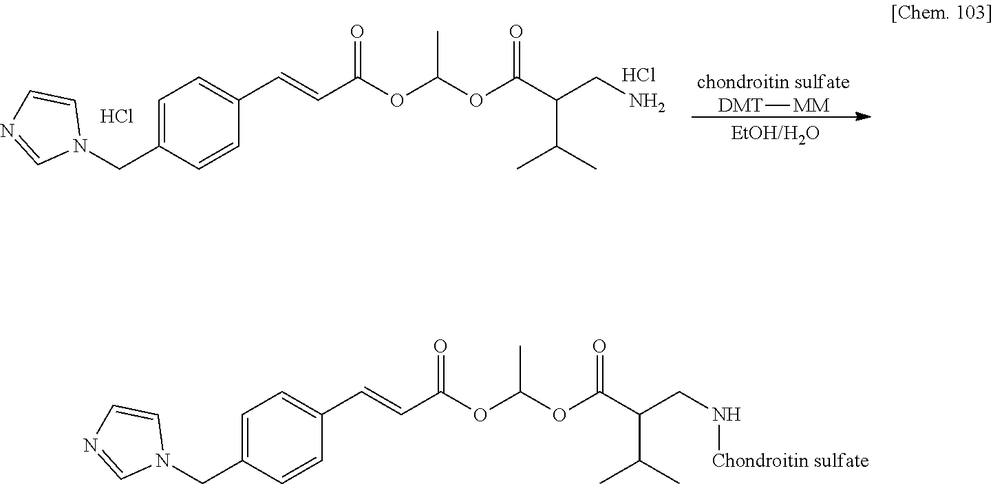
C1=NC=CN1CC1=CC=C(C=CC(=O)OC(C)OC(C(C(C)C)CN[Chondroitin sulfate])=O)C=C1.C1=NC=CN1CC1=CC=C(C=CC(=O)OC(C)OC(C(C(C)C)CN)=O)C=C1.Cl.Cl.[DMT][MM]
